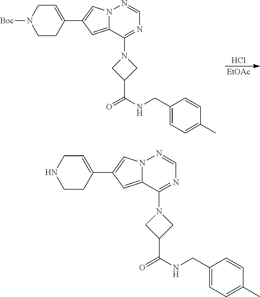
Cl.[EtOAc].N12C(=CC(C3=CCN([Boc])CC3)=C1)C(N1CC(C(NCC3=CC=C(C)C=C3)=O)C1)=NC=N2.N12C(=CC(C3=CCNCC3)=C1)C(N1CC(C(NCC3=CC=C(C)C=C3)=O)C1)=NC=N2
